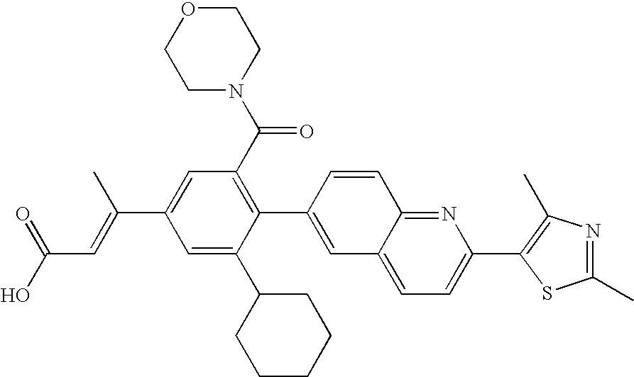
C(C1=CC(C(N2CCOCC2)=O)=C(C2=CC3=CC=C(C4=C(C)N=C(C)S4)N=C3C=C2)C(C2CCCCC2)=C1)(=CC(O)=O)C
